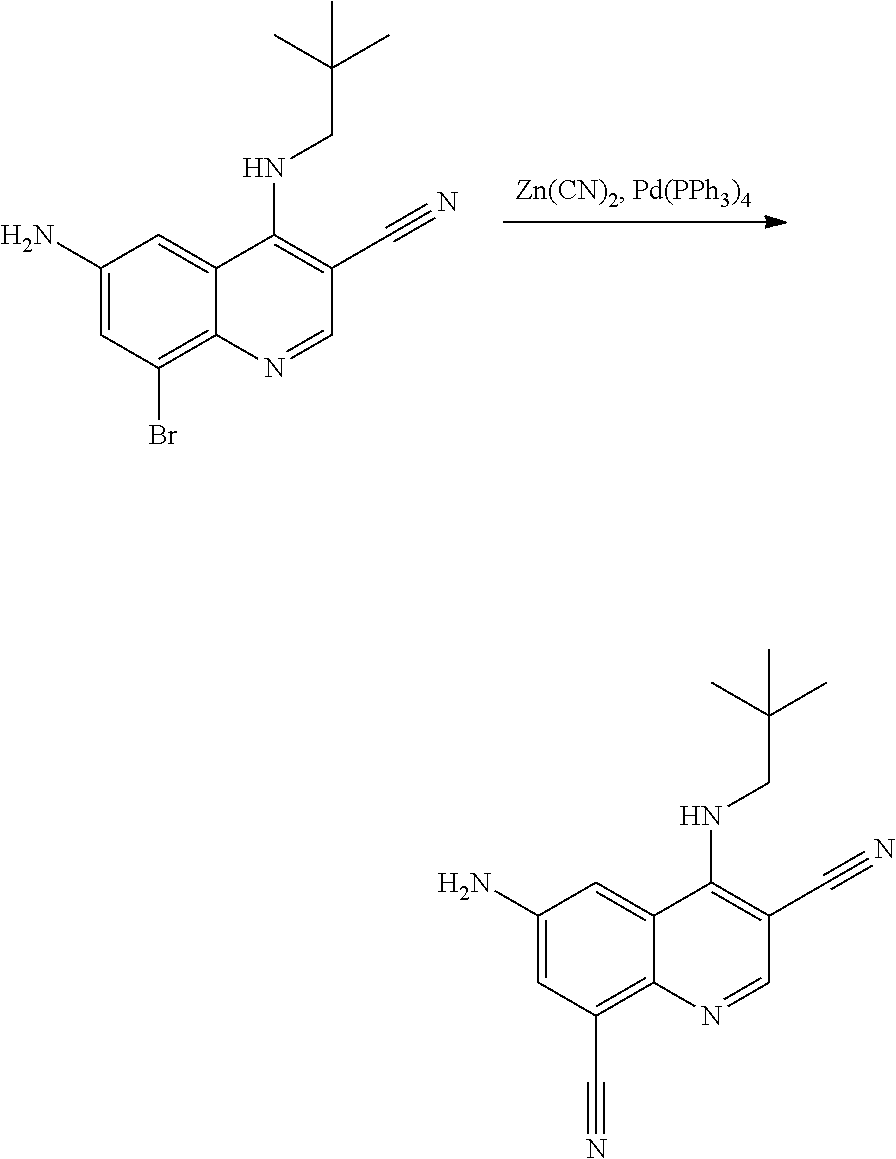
C1(N)=CC(Br)=C2C(=C1)C(NCC(C)(C)C)=C(C#N)C=N2.C1(N)=CC(C#N)=C2C(=C1)C(NCC(C)(C)C)=C(C#N)C=N2
